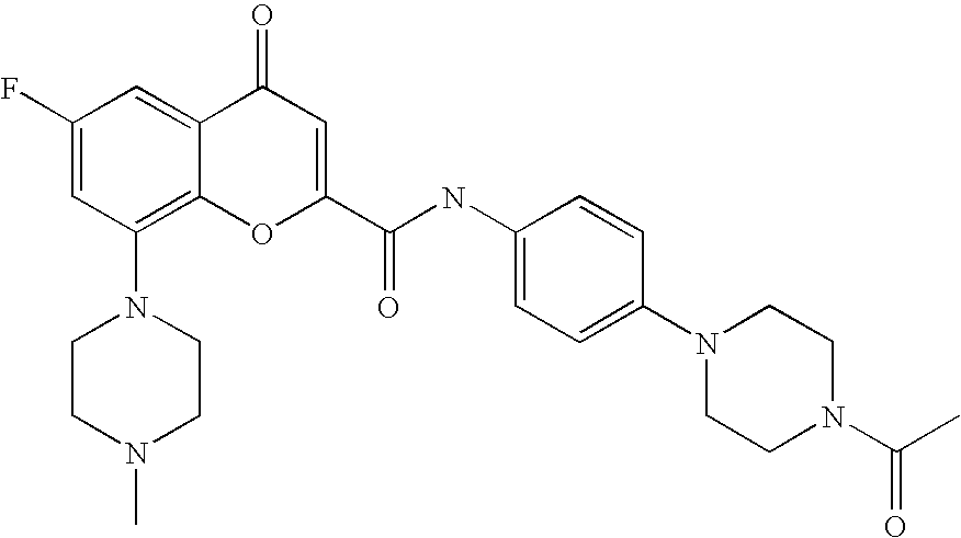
C1CN(C)CCN1C1=C2C(=CC(F)=C1)C(=O)C=C(C(=O)NC1=CC=C(N3CCN(C(C)=O)CC3)C=C1)O2
